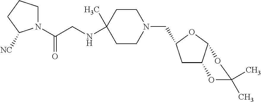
N1(C(CNC2(C)CCN(CC3CC4C(O3)OC(C)(C)O4)CC2)=O)CCCC1[NC]
